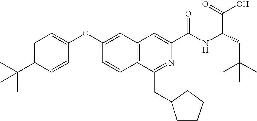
C1=C(C(C)(C)C)C=CC(OC2=CC3=C(C=C2)C(CC2CCCC2)=NC(C(NC(CC(C)(C)C)C(=O)O)=O)=C3)=C1
